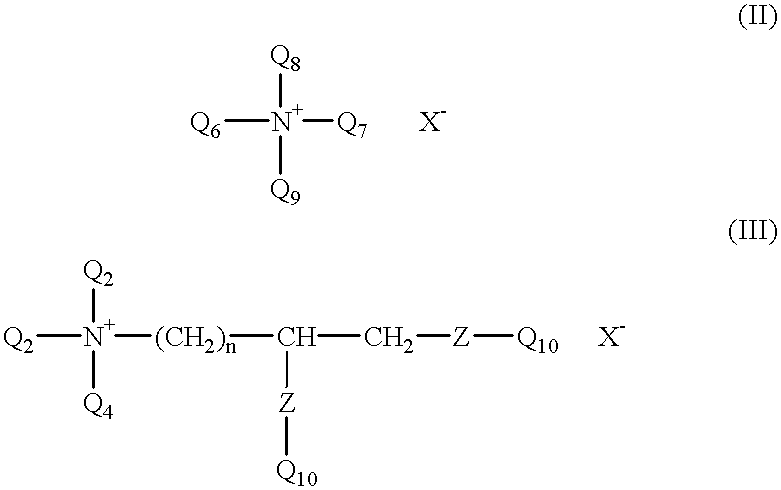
[Q6][N+]([Q7])([Q8])[Q9].[X-].[Q2][N+]([(CH2)n]C(C[Z][Q10])[Z][Q10])([Q2])[Q4].[X-]
